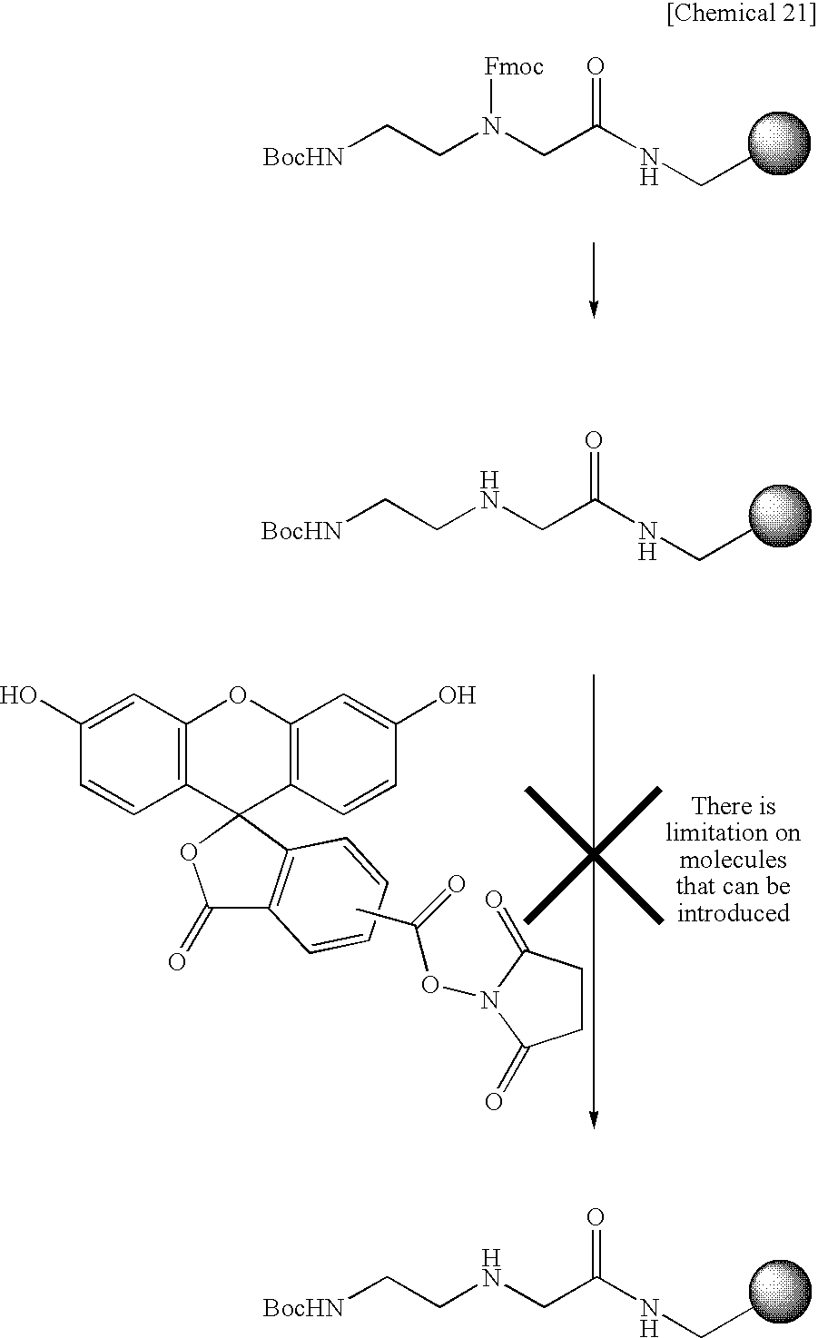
[BocHN]CCN(CC(NCC)=O)[Fmoc].[BocHN]CCNCC(NCC)=O.[BocHN]CCNCC(NCC)=O.C12=C(C=C(O)C=C1)OC1=C(C23OC(=O)C2=C3C=CC=C2)C=CC(O)=C1.CC(=O)ON1C(=O)CCC1=O
